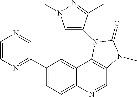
C1(C2=NC=CN=C2)=CC=C2C(=C1)C1=C(C=N2)N(C)C(=O)N1C1=CN(C)N=C1C
